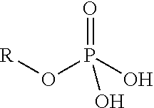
[R]OP(O)(=O)O
